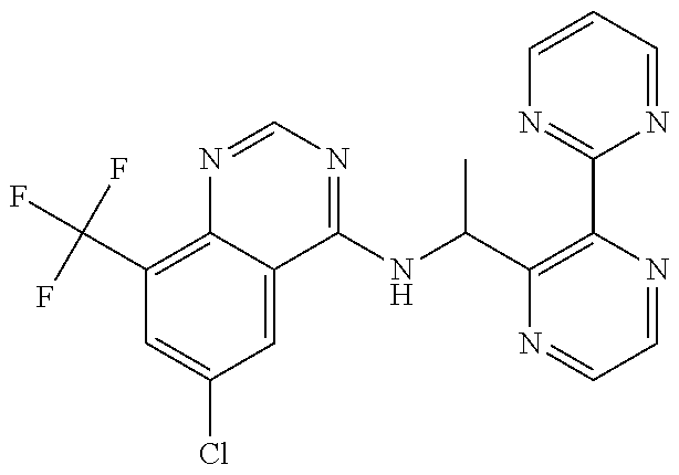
C1(C(F)(F)F)=C2C(=CC(Cl)=C1)C(NC(C1=C(C3=NC=CC=N3)N=CC=N1)C)=NC=N2
